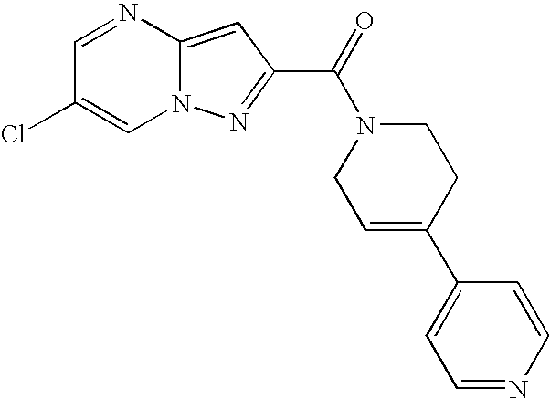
C1=NC2=CC(C(=O)N3CC=C(C4=CC=NC=C4)CC3)=NN2C=C1Cl
